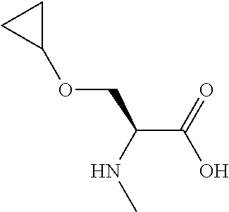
C(C(NC)COC1CC1)(O)=O
